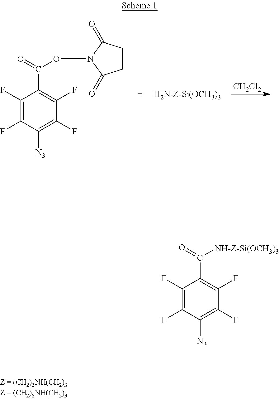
[CH2Cl2].[H2N-Z-Si(OCH3)3].C1(F)=C(F)C([N3])=C(F)C(F)=C1C(=O)ON1C(=O)CCC1=O.C1(F)=C(F)C([N3])=C(F)C(F)=C1C(=O)[NH-Z-Si(OCH3)3]
